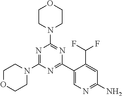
C1OCCN(C2=NC(N3CCOCC3)=NC(C3=CN=C(N)C=C3C(F)F)=N2)C1
